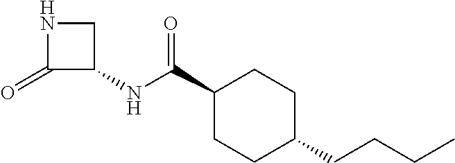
N1C(=O)C(NC(C2CCC(CCCC)CC2)=O)C1
